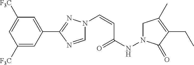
N1(C=CC(NN2CC(C)=C(CC)C2=O)=O)C=NC(C2=CC([F3C])=CC([F3C])=C2)=N1
